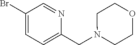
C1(Br)=CC=C(CN2CCOCC2)N=C1
